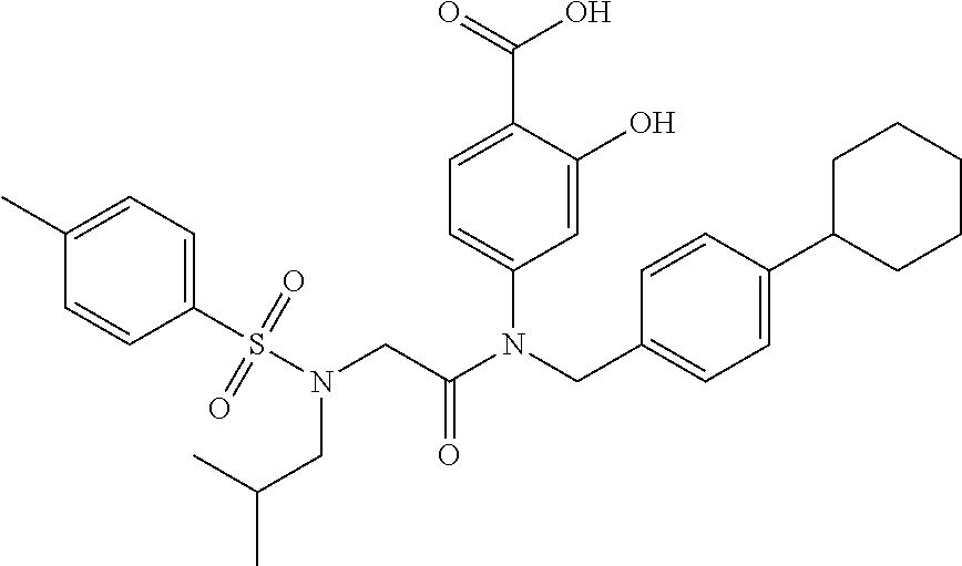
C1=C(O)C(C(=O)O)=CC=C1N(CC1=CC=C(C2CCCCC2)C=C1)C(CN(S(C1=CC=C(C)C=C1)(=O)=O)CC(C)C)=O
